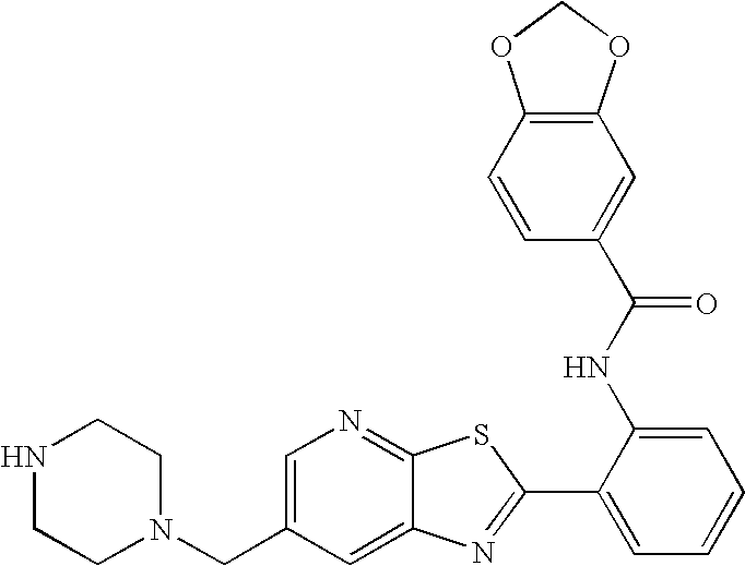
C12=CC(CN3CCNCC3)=CN=C1SC(C1=CC=CC=C1NC(C1=CC3=C(C=C1)OCO3)=O)=N2
